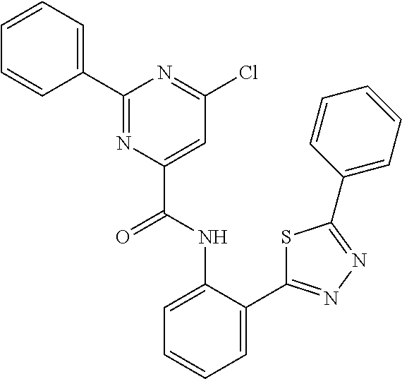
C1=C(C2=NN=C(C3=CC=CC=C3)S2)C(NC(C2=CC(Cl)=NC(C3=CC=CC=C3)=N2)=O)=CC=C1
